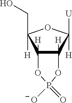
C12([H])C([H])(C([H])([U])OC1([H])CO)OP([O-])(=O)O2
